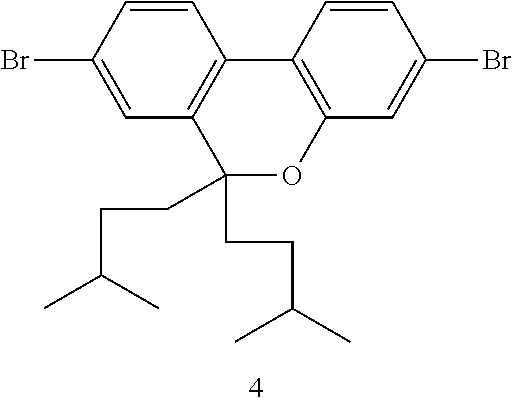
C1=C(Br)C=CC2=C1C(CCC(C)C)(CCC(C)C)OC1=C2C=CC(Br)=C1
